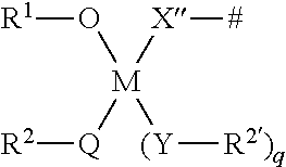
[R1]O[M]([Q][R2])([(Y][R2)q])[X][#]
